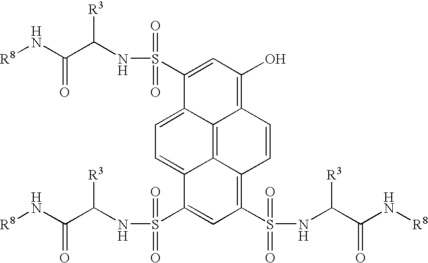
C1(S(NC(C(N[R8])=O)[R3])(=O)=O)=CC(O)=C2C3=C4C(=C(S(NC(C(=O)N[R8])[R3])(=O)=O)C=C(S(NC(C(=O)N[R8])[R3])(=O)=O)C4=CC=C13)C=C2
